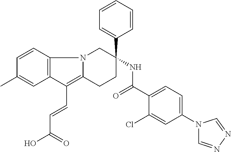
C12=C(C=CC(C)=C1)N1C(=C2C=CC(=O)O)CCC(C2=CC=CC=C2)(NC(=O)C2=CC=C(N3C=NN=C3)C=C2Cl)C1
